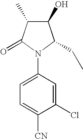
C1(O)C(C)C(=O)N(C2=CC=C([CN])C(Cl)=C2)C1CC
